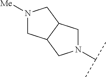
C1N(C(C)C)CC2C1CN([Me])C2
